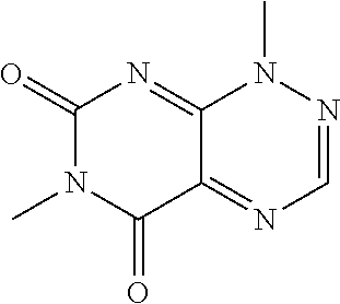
C1(=O)N(C)C(=O)C2=NC=NN(C)C2=N1
